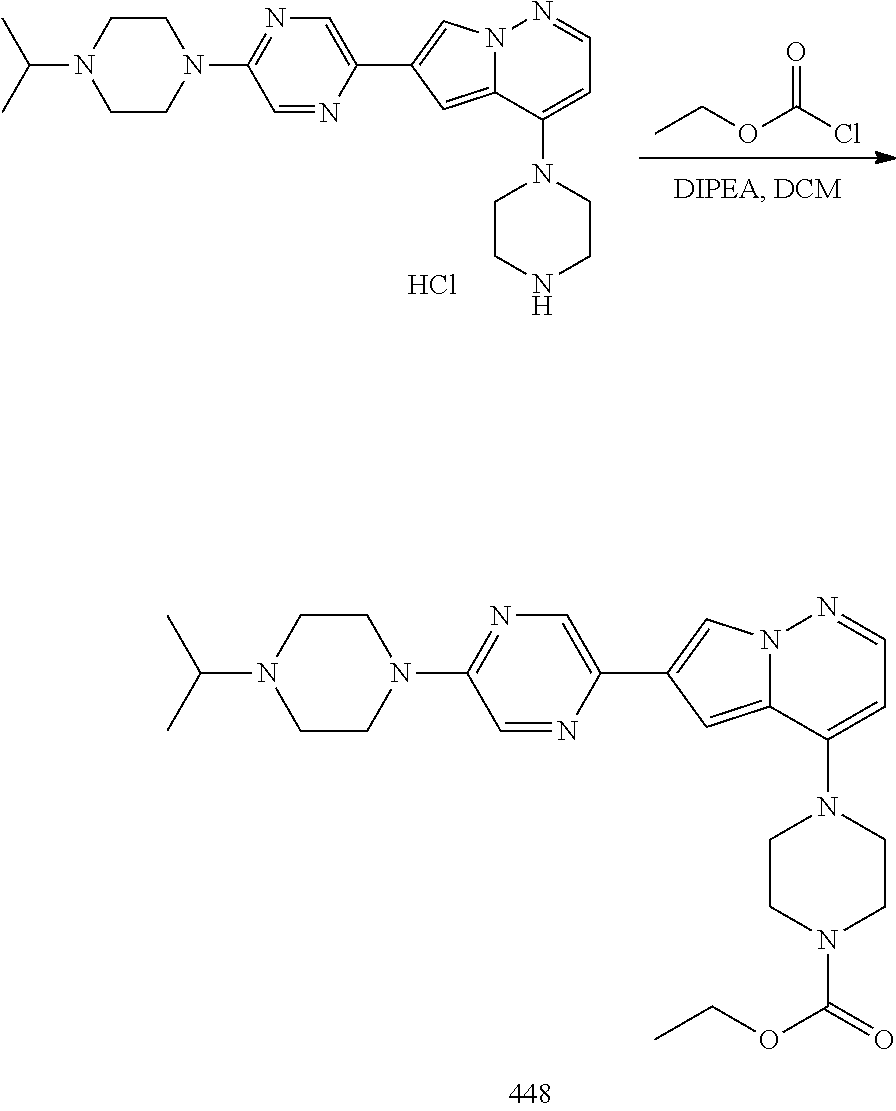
C1(C2=CN3C(=C2)C(N2CCN(C(OCC)=O)CC2)=CC=N3)=CN=C(N2CCN(C(C)C)CC2)C=N1.CCOC(Cl)=O.C1(C2=CN3C(=C2)C(N2CCNCC2)=CC=N3)=CN=C(N2CCN(C(C)C)CC2)C=N1.Cl
